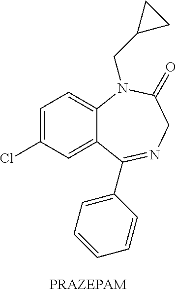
C1=C(Cl)C=C2C(=C1)N(CC1CC1)C(=O)CN=C2C1=CC=CC=C1
